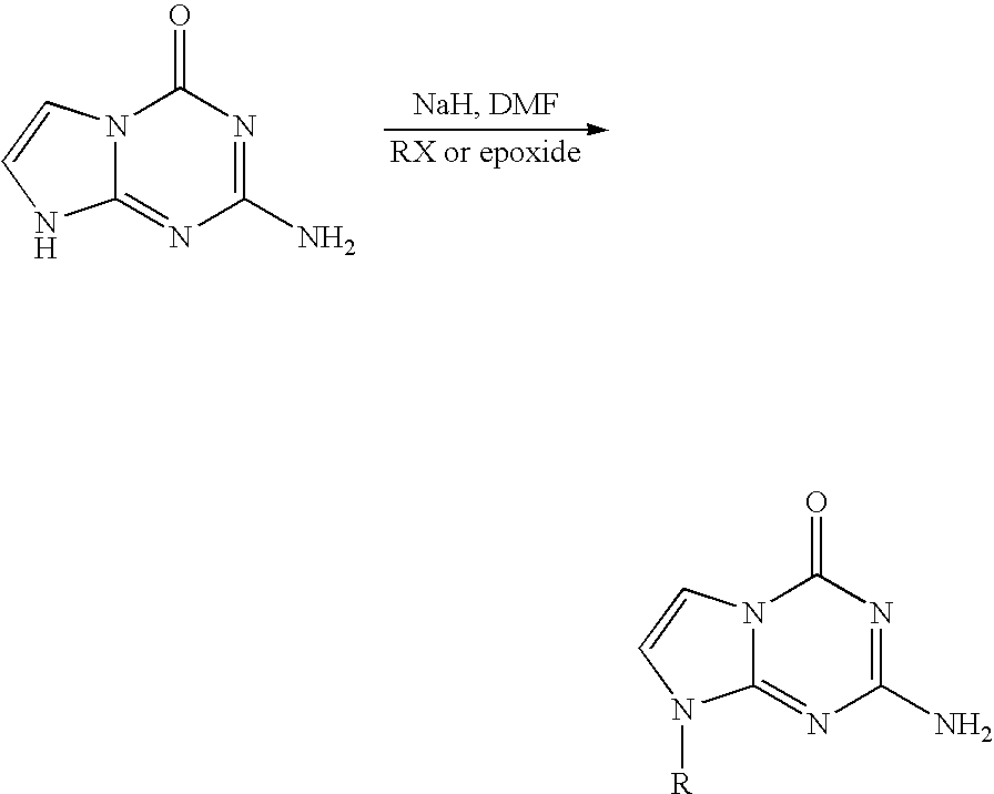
N12C(=NC(N)=NC1=O)NC=C2.N12C(=NC(N)=NC1=O)N([R])C=C2
